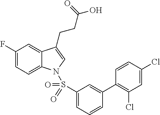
C1(F)=CC=C2C(=C1)C(CCC(O)=O)=CN2S(C1=CC=CC(C2=C(Cl)C=C(Cl)C=C2)=C1)(=O)=O
